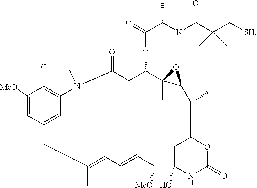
C1([MeO])=CC2=CC(=C1Cl)N(C)C(=O)CC(OC(C(N(C(=O)C(C[SH])(C)C)C)C)=O)C1(C)C(C(C)C3OC(=O)NC(O)(C([MeO])C=CC=C(C)C2)C3)O1
